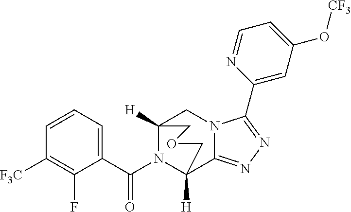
C1=CC=C(C(N2C3([H])C4=NN=C(C5=CC(O[CF3])=CC=N5)N4CC2([H])COC3)=O)C(F)=C1[F3C]
